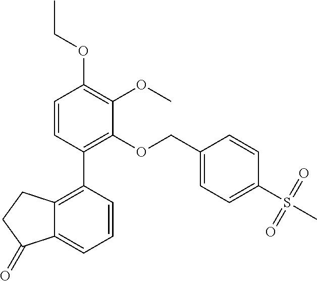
C1=CC(C2=C3C(=CC=C2)C(=O)CC3)=C(OCC2=CC=C(S(C)(=O)=O)C=C2)C(OC)=C1OCC
